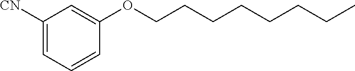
C1([CN])=CC=CC(OCCCCCCCC)=C1
